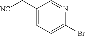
C1(C[NC])=CC=C(Br)N=C1
